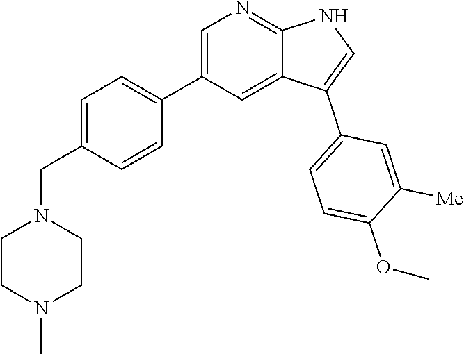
C1=C(C2=CC=C(CN3CCN(C)CC3)C=C2)C=C2C(=N1)NC=C2C1=CC=C(OC)C([Me])=C1
